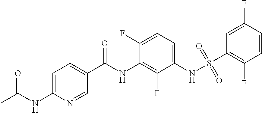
S(NC1=CC=C(F)C(NC(C2=CC=C(NC(C)=O)N=C2)=O)=C1F)(=O)(=O)C1=C(F)C=CC(F)=C1
